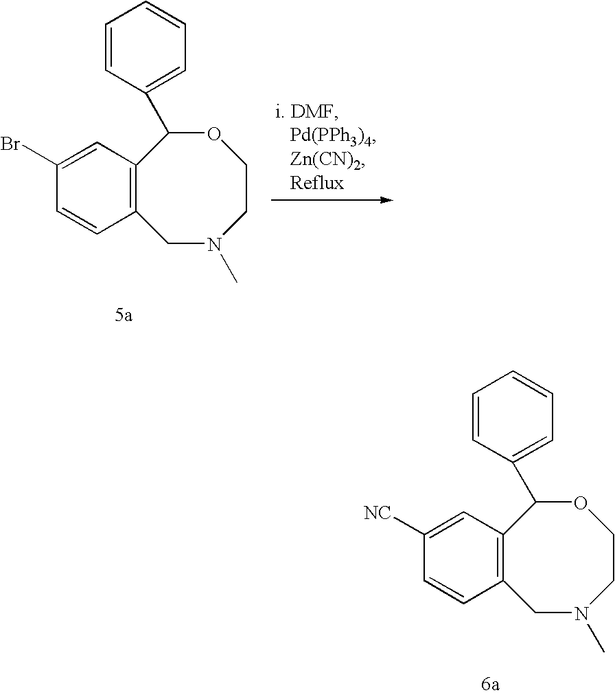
C12=C(C=C([NC])C=C1)C(C1=CC=CC=C1)OCCN(C)C2.C12=C(C=C(Br)C=C1)C(C1=CC=CC=C1)OCCN(C)C2
